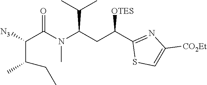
C(C(C1=NC([CO2Et])=CS1)[OTES])C(N(C(C(C(C)CC)[N3])=O)C)C(C)C
